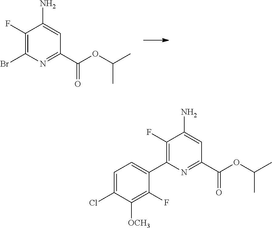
C1(F)=C(Br)N=C(C(OC(C)C)=O)C=C1N.C1(F)=C(C2=CC=C(Cl)C([OCH3])=C2F)N=C(C(OC(C)C)=O)C=C1N
